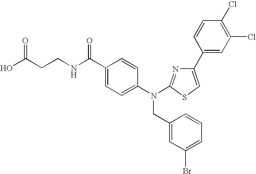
OC(CCNC(C1=CC=C(N(CC2=CC(Br)=CC=C2)C2=NC(C3=CC(Cl)=C(Cl)C=C3)=CS2)C=C1)=O)=O
